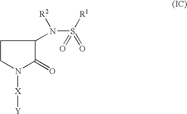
C1CN([X][Y])C(=O)C1N(S([R1])(=O)=O)[R2]
